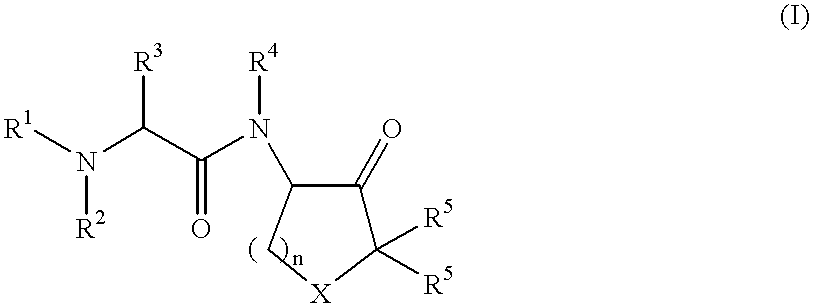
[R1]N(C(C(N(C1C(=O)C([R5])([R5])[X]C1)[R4])=O)[R3])[R2]
